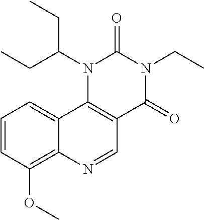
C1=CC(OC)=C2C(=C1)C1=C(C=N2)C(=O)N(CC)C(=O)N1C(CC)CC
